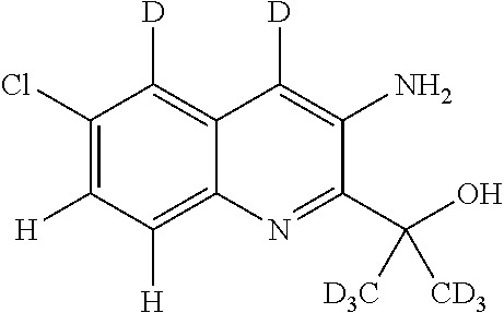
C12=C([D])C(Cl)=C([H])C([H])=C1N=C(C(O)([CD3])[D3C])C(N)=C2[D]
